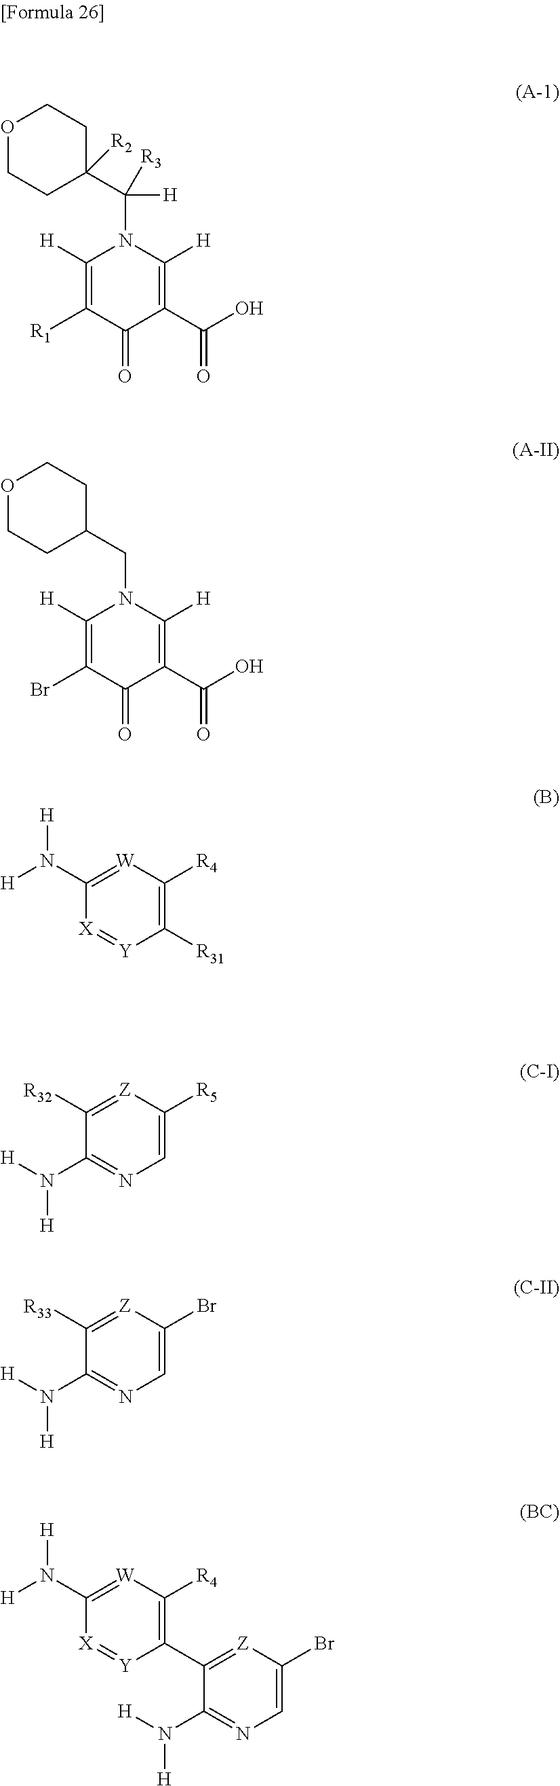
C1([H])=C([R1])C(=O)C(C(O)=O)=C([H])N1C([H])([R3])C1([R2])CCOCC1.C1([H])=C(Br)C(=O)C(C(O)=O)=C([H])N1CC1CCOCC1.[W]1=C(N([H])[H])[X]=[Y]C([R31])=C1[R4].[Z]1=C([R32])C(N([H])[H])=NC=C1[R5].[Z]1=C([R33])C(N([H])[H])=NC=C1Br.[Z]1=C(C2=C([R4])[W]=C(N([H])[H])[X]=[Y]2)C(N([H])[H])=NC=C1Br
